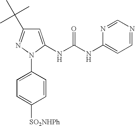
C1=C(NC(NC2=CC=NC=N2)=O)N(C2=CC=C([SO2NHPh])C=C2)N=C1C(C)(C)C
